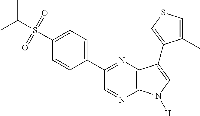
CC(S(=O)(=O)C1=CC=C(C2=NC3=C(N=C2)N([H])C=C3C2=CSC=C2C)C=C1)C
